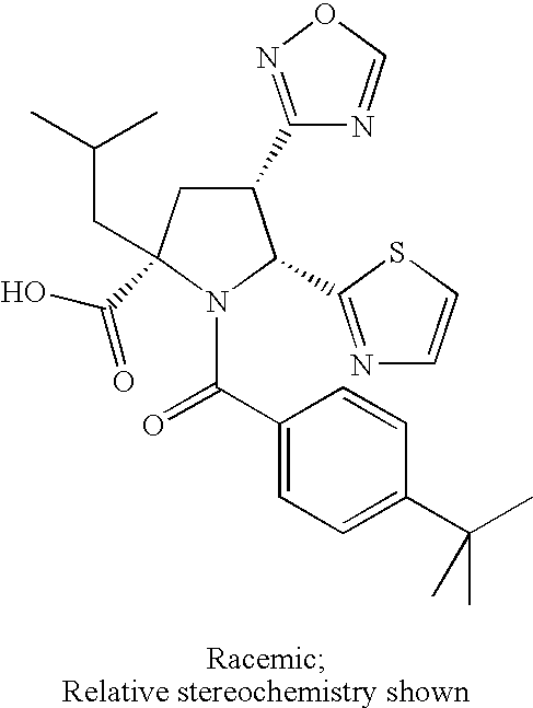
C1(C2=NOC=N2)CC(CC(C)C)(C(O)=O)N(C(C2=CC=C(C(C)(C)C)C=C2)=O)C1C1=NC=CS1
